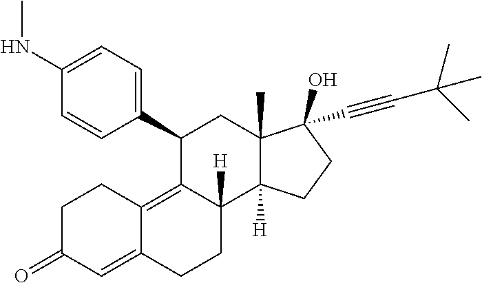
C1(C2=CC=C(NC)C=C2)C2=C3C(=CC(=O)CC3)CCC2([H])C2([H])C(C)(C1)C(C#CC(C)(C)C)(O)CC2
